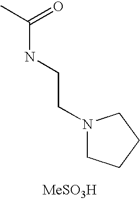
CC(=O)NCCN1CCCC1.[MeSO3H]
